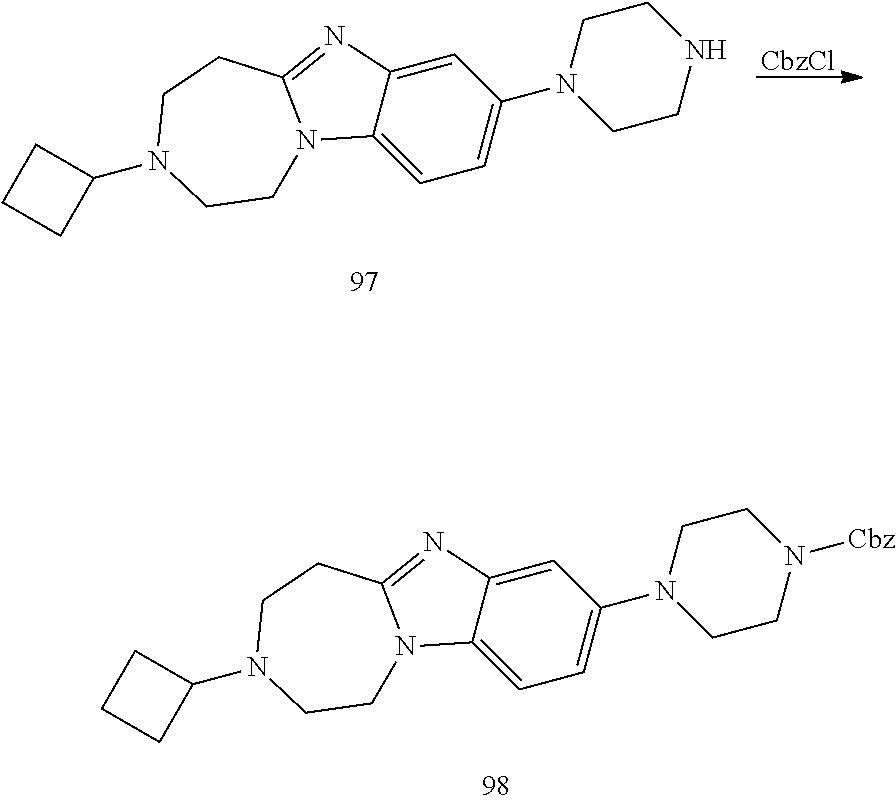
[CbzCl].C1=C2C(=CC(N3CCNCC3)=C1)N=C1N2CCN(C2CCC2)CC1.C1=C2C(=CC(N3CCN([Cbz])CC3)=C1)N=C1N2CCN(C2CCC2)CC1
